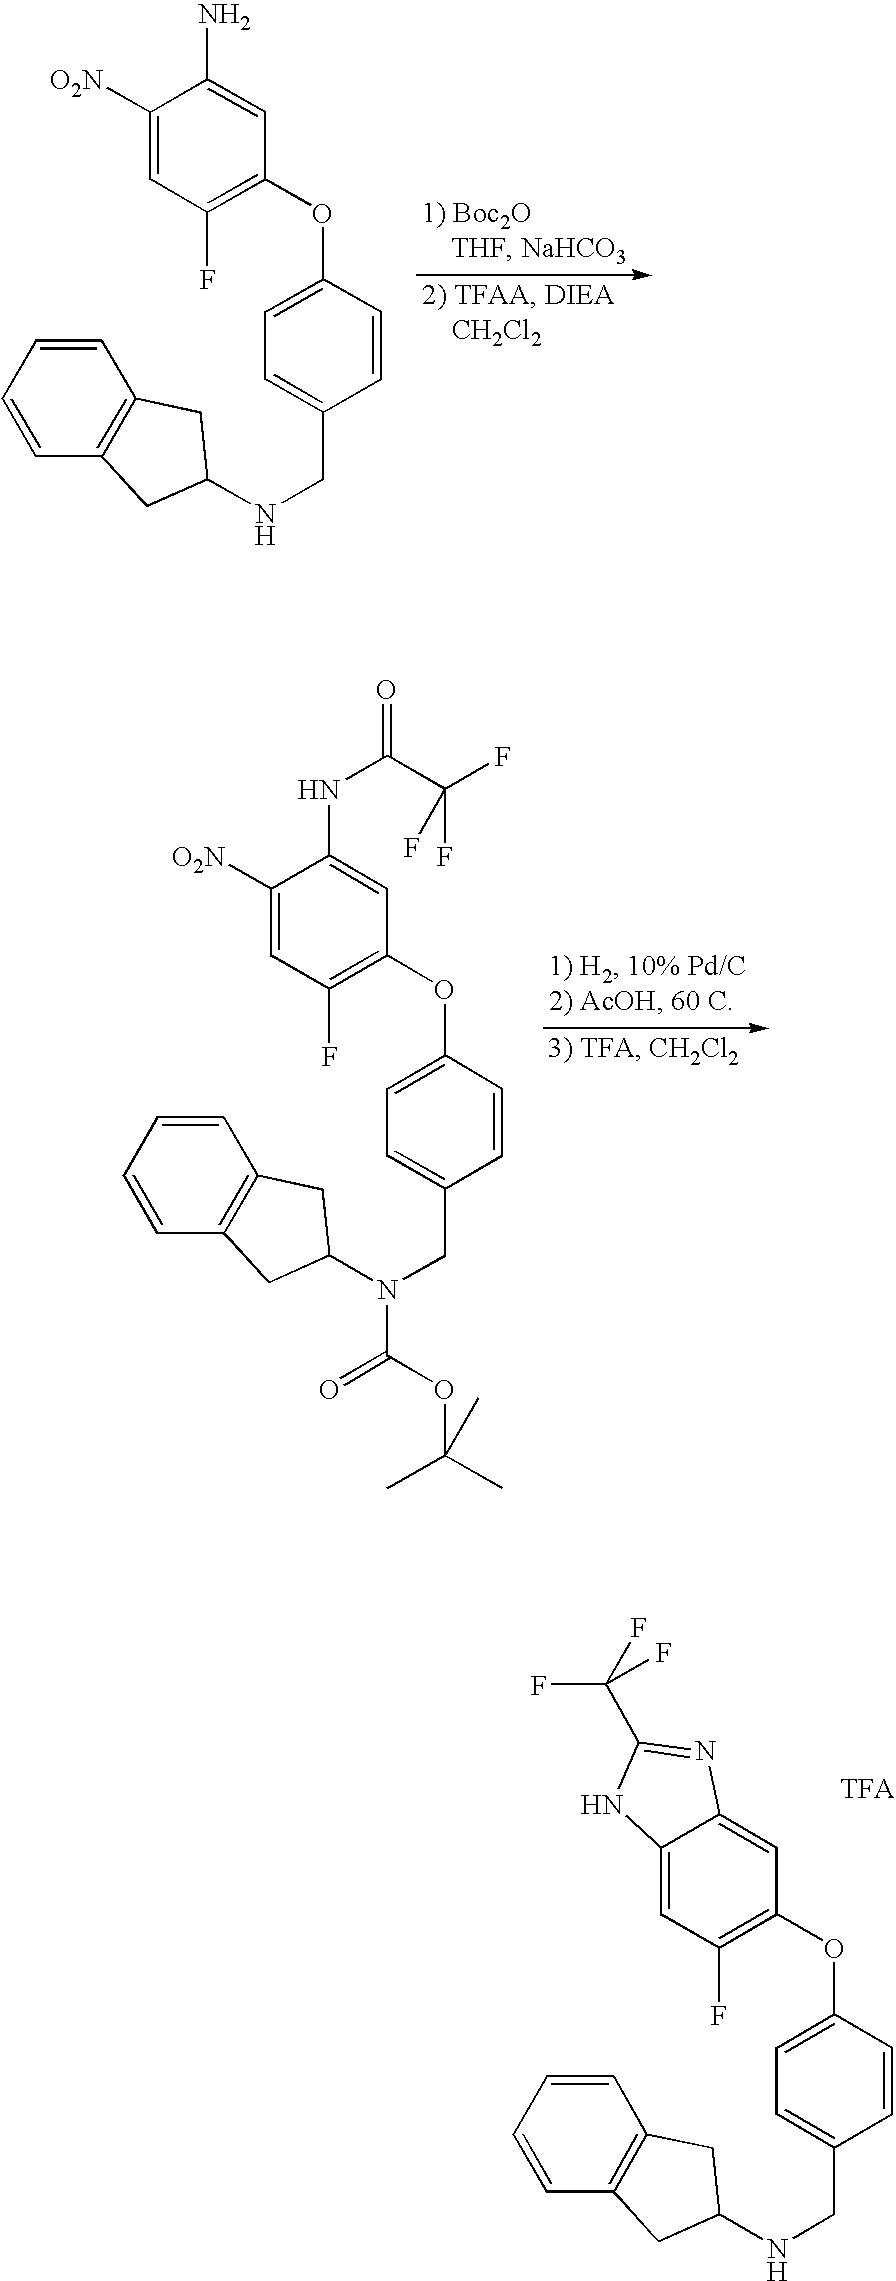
C1([O2N])=CC(F)=C(OC2=CC=C(CNC3CC4=C(C=CC=C4)C3)C=C2)C=C1N.C1([O2N])=CC(F)=C(OC2=CC=C(CN(C3CC4=C(C=CC=C4)C3)C(=O)OC(C)(C)C)C=C2)C=C1NC(=O)C(F)(F)F.C12=CC(F)=C(OC3=CC=C(CNC4CC5=C(C=CC=C5)C4)C=C3)C=C1N=C(C(F)(F)F)N2
